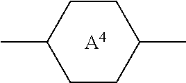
C1CC(C)CCC1C.[A4]
